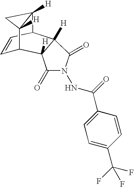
C1=CC2C3([H])C(=O)N(NC(=O)C4=CC=C(C(F)(F)F)C=C4)C(=O)C3([H])C1C1([H])C2([H])C1
